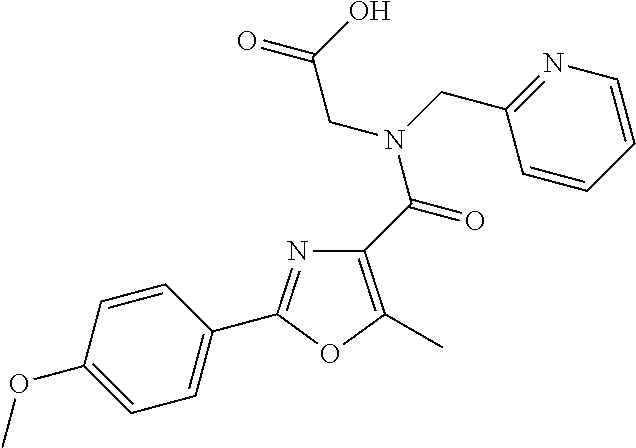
N1=C(C2=CC=C(OC)C=C2)OC(C)=C1C(N(CC1=NC=CC=C1)CC(=O)O)=O
